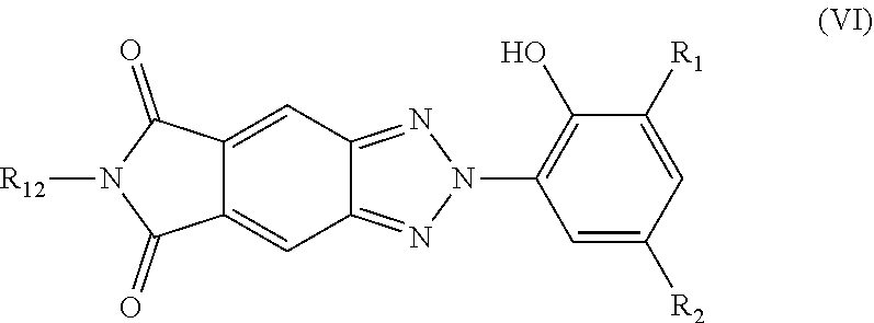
C12=NN(C3=C(O)C([R1])=CC([R2])=C3)N=C1C=C1C(=C2)C(=O)N([R12])C1=O
